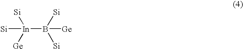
[Si][In]([Si])([Ge])B([Si])([Ge])[Si]
